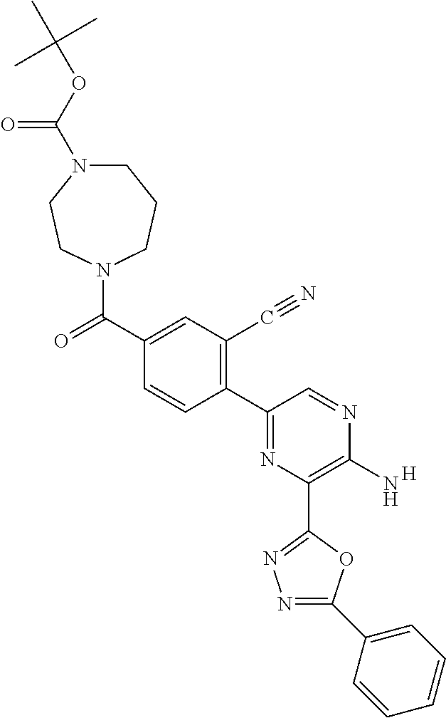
C1(N)=C(C2=NN=C(C3=CC=CC=C3)O2)N=C(C2=C(C#N)C=C(C(N3CCCN(C(OC(C)(C)C)=O)CC3)=O)C=C2)C=N1.[H]
